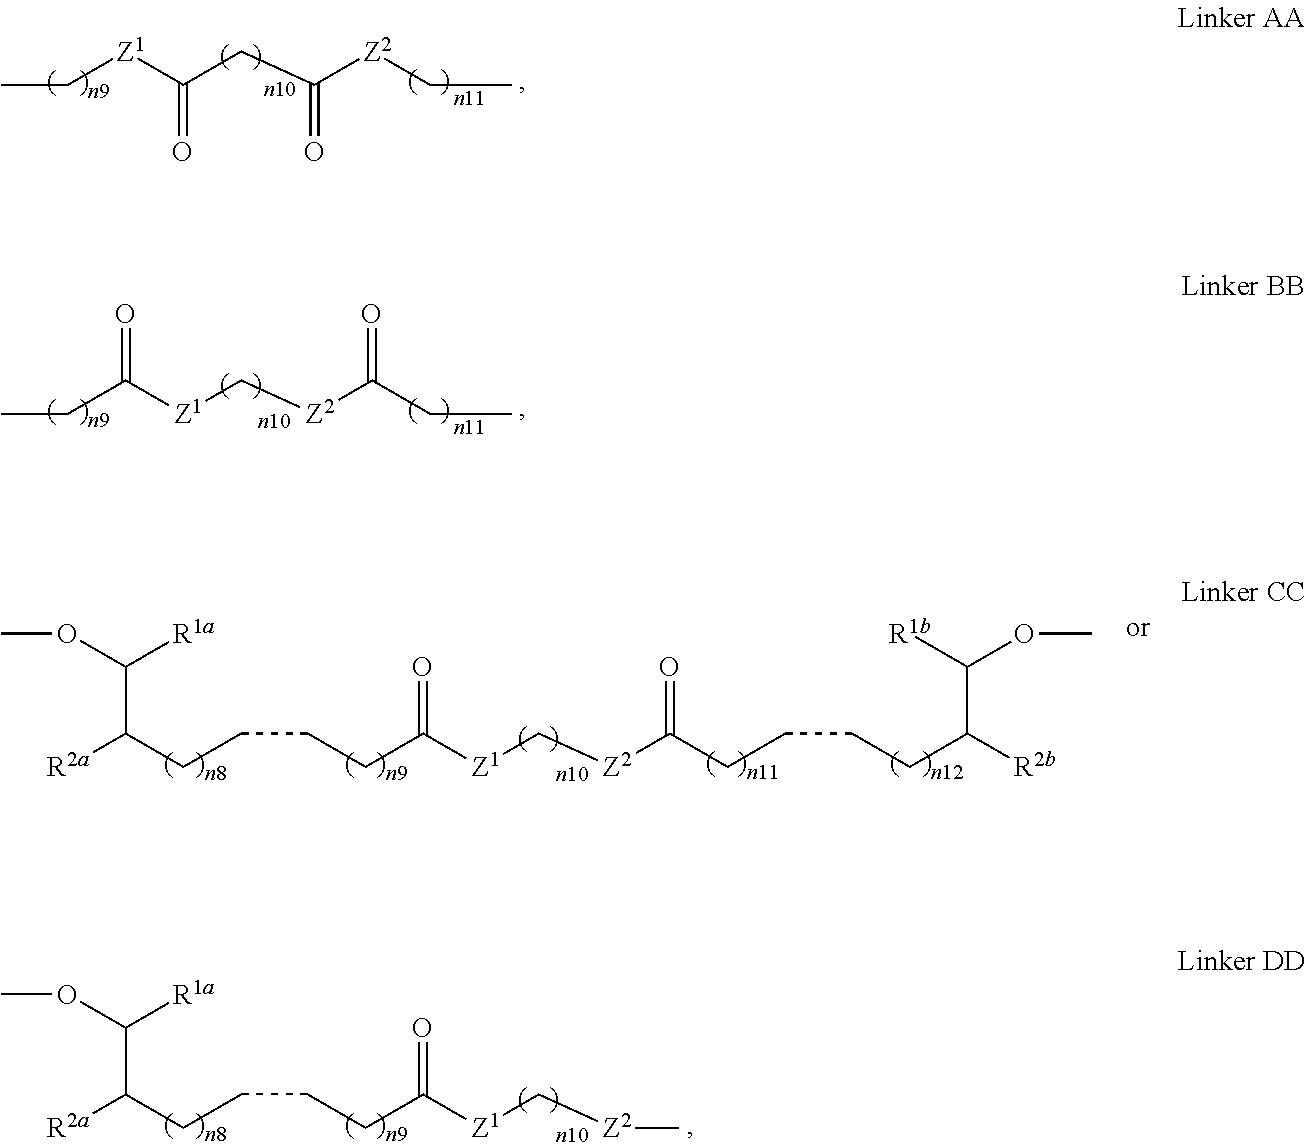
[Z1](C[Z2]C)C(CCCCC([R2a])C(OC)[R1a])=O.C(CC([Z2]CC)=O)([Z1]CC)=O.[Z1](C[Z2]C(CC)=O)C(CC)=O.[Z1](C[Z2]C(CCCCC([R2b])C([R1b])OC)=O)C(CCCCC([R2a])C(OC)[R1a])=O
